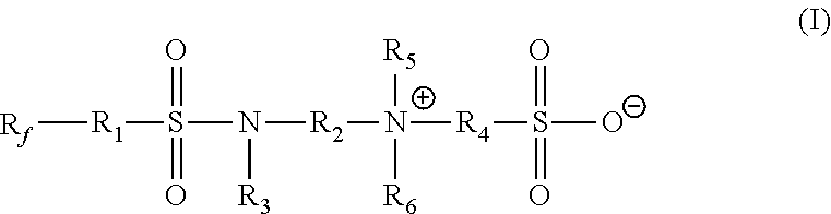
[Rf][R1]S(=O)(=O)N([R2][N+]([R5])([R6])[R4]S(=O)(=O)[O-])[R3]
